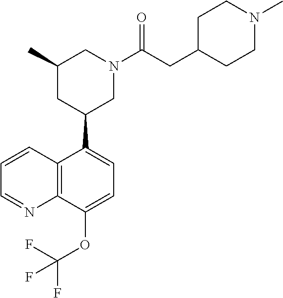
C1=C(OC(F)(F)F)C2=C(C(C3CN(C(CC4CCN(C)CC4)=O)CC(C)C3)=C1)C=CC=N2
